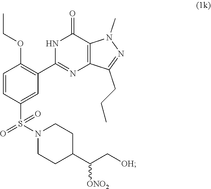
[ONO2]C(C1CCN(S(=O)(=O)C2=CC(C3=NC4=C(N(C)N=C4CCC)C(=O)N3)=C(OCC)C=C2)CC1)C[OH]
